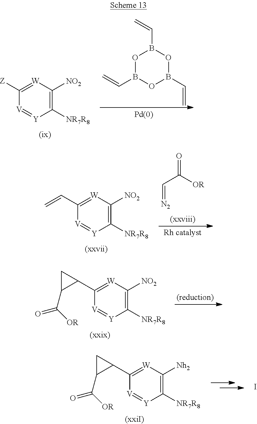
[W]1=C([Z])[V]=[Y]C([NR7R8])=C1[NO2].O1B(C=C)OB(C=C)OB1C=C.[W]1=C(C=C)[V]=[Y]C([NR7R8])=C1[NO2].C(=[N2])C([OR])=O.[W]1=C(C2C(C([OR])=O)C2)[V]=[Y]C([NR7R8])=C1[NO2].[W]1=C(C2C(C([OR])=O)C2)[V]=[Y]C([NR7R8])=C1[Nh2].I
